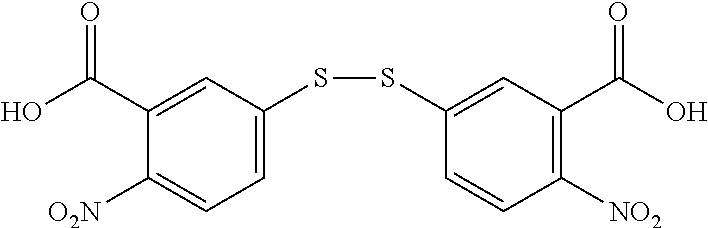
S(SC1=CC(C(O)=O)=C([NO2])C=C1)C1=CC=C([O2N])C(C(O)=O)=C1
